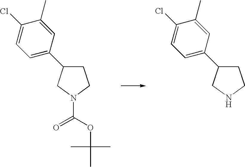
C1C(C2=CC=C(Cl)C(C)=C2)CNC1.C1C(C2=CC=C(Cl)C(C)=C2)CN(C(OC(C)(C)C)=O)C1
